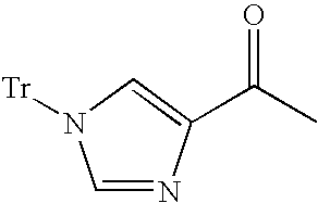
C1=NC(C(C)=O)=CN1[Tr]
